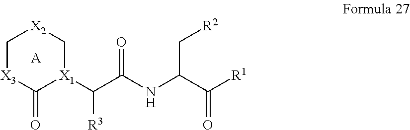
C(C(NC(C([R1])=O)C[R2])=O)([R3])[X1]1C[X2]C[X3]C1=O.[A]
